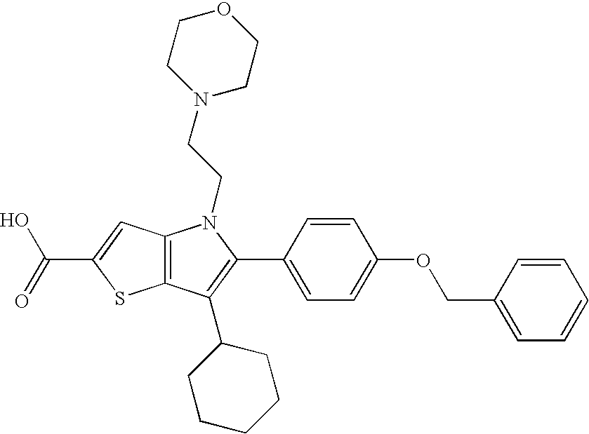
C12=C(C(C3CCCCC3)=C(C3=CC=C(OCC4=CC=CC=C4)C=C3)N1CCN1CCOCC1)SC(C(=O)O)=C2
